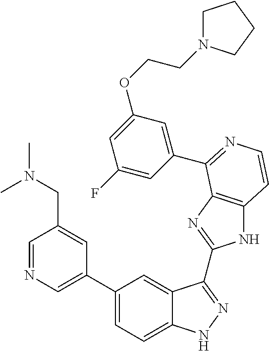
C1(C2=CN=CC(CN(C)C)=C2)=CC=C2C(=C1)C(C1=NC3=C(N1)C=CN=C3C1=CC(OCCN3CCCC3)=CC(F)=C1)=NN2
